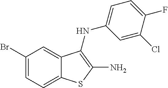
C12=CC=C(Br)C=C1C(NC1=CC=C(F)C(Cl)=C1)=C(N)S2
